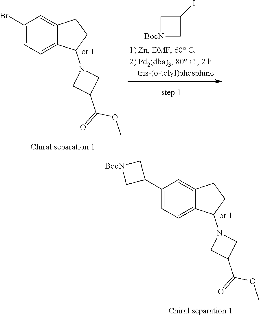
[BocN]1CC(I)C1.C1(Br)=CC=C2C(=C1)CCC2N1CC(C(=O)OC)C1.C1(C2C[BocN]C2)=CC=C2C(=C1)CCC2N1CC(C(=O)OC)C1
